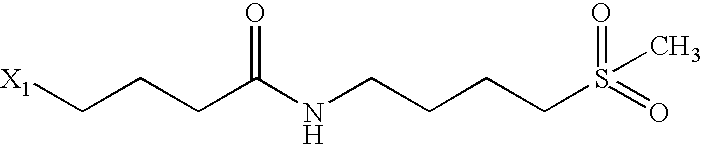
[X1]CCCC(NCCCCS(=O)(=O)C)=O
